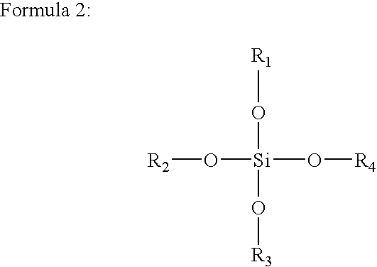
[R1]O[Si](O[R3])(O[R2])O[R4]
